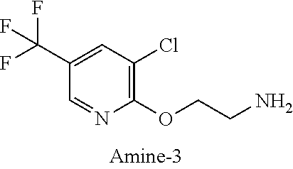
C1(C(F)(F)F)=CC(Cl)=C(OCCN)N=C1
